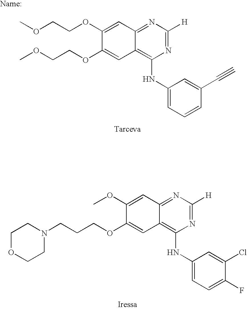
COCCOC1=CC2=NC([H])=NC(NC3=CC=CC(C#C)=C3)=C2C=C1OCCOC.COC1=CC2=NC([H])=NC(NC3=CC=C(F)C(Cl)=C3)=C2C=C1OCCCN1CCOCC1
